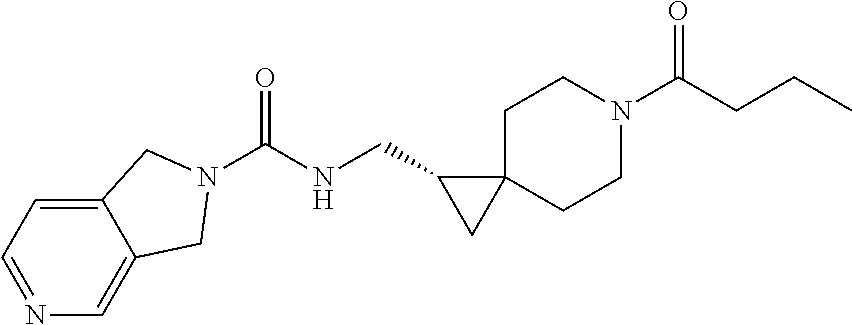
C12=CC=NC=C1CN(C(NCC1CC13CCN(C(CCC)=O)CC3)=O)C2
